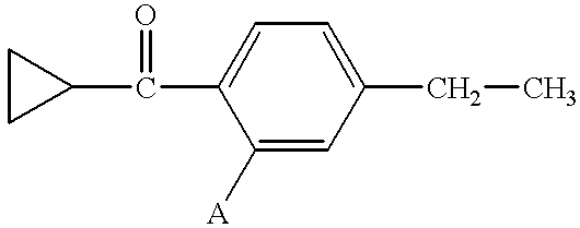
C1([A])=CC(CC)=CC=C1C(=O)C1CC1
